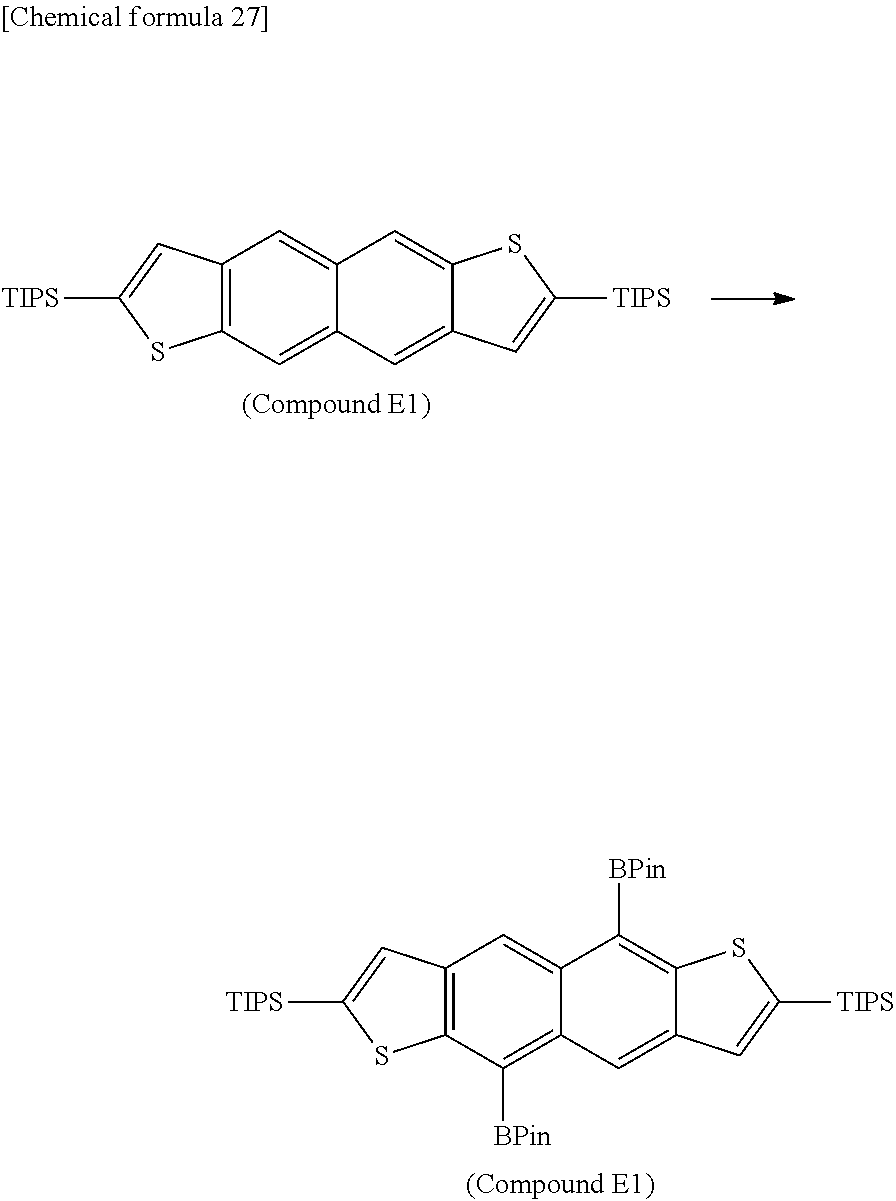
C12=C(C=C3C(=C1)C=C1C(=C3)C=C([TIPS])S1)SC([TIPS])=C2.C12=C(C([BPin])=C3C(=C1)C([BPin])=C1C(=C3)C=C([TIPS])S1)SC([TIPS])=C2
